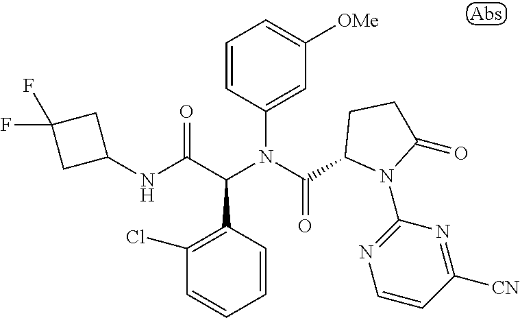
C1=CC(C(C(NC2CC(F)(F)C2)=O)N(C(=O)C2N(C3=NC=CC([CN])=N3)C(=O)CC2)C2=CC([OMe])=CC=C2)=C(Cl)C=C1
